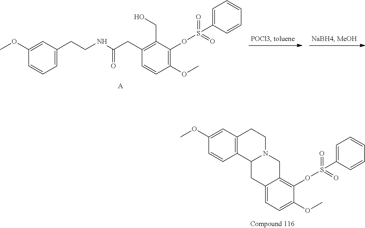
C12=C(C=C(OC)C=C1)CCN1C2CC2=CC=C(OC)C(OS(C3=CC=CC=C3)(=O)=O)=C2C1.C1=C(CCNC(CC2=C(CO)C(OS(=O)(C3=CC=CC=C3)=O)=C(OC)C=C2)=O)C=C(OC)C=C1.[A]
